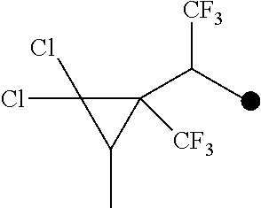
C1([CF3])(C(C)[CF3])C(Cl)(Cl)C1C
